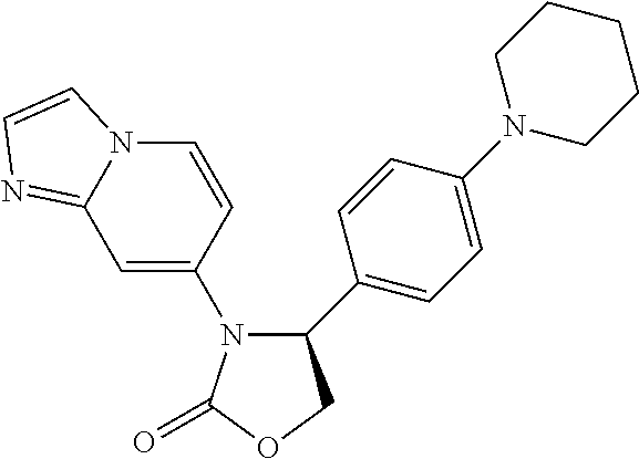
C1(C2=CC=C(N3CCCCC3)C=C2)COC(=O)N1C1=CC2=NC=CN2C=C1
